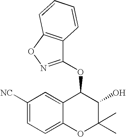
O(C1C2=CC([NC])=CC=C2OC(C)(C)C1O)C1=NOC2=C1C=CC=C2
